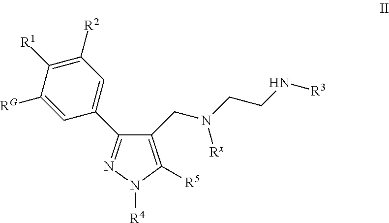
C1(CN(CCN[R3])[Rx])=C([R5])N([R4])N=C1C1=CC([R2])=C([R1])C([RG])=C1
